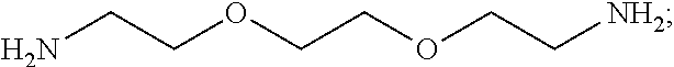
C(CN)OCCOCC[NH2]
